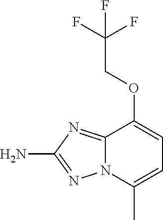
C12=NC(N)=NN1C(C)=CC=C2OCC(F)(F)F
